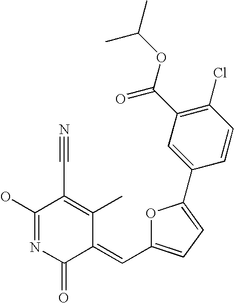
C1(O)=NC(=O)C(=CC2=CC=C(C3=CC(C(OC(C)C)=O)=C(Cl)C=C3)O2)C(C)=C1C#N
